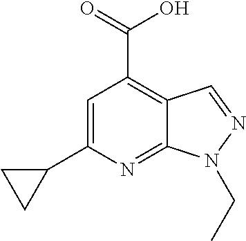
C1=C(C2CC2)N=C2C(=C1C(=O)O)C=NN2CC
